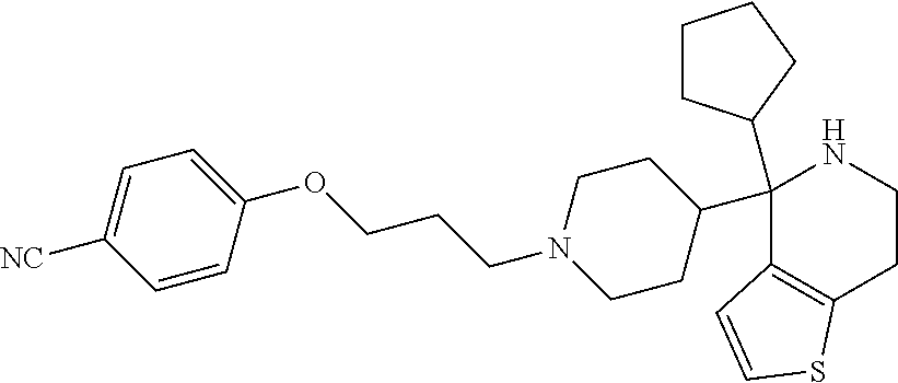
C1(C2(C3CCCC3)C3=C(CCN2)SC=C3)CCN(CCCOC2=CC=C([NC])C=C2)CC1
